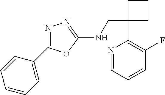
C1(CNC2=NN=C(C3=CC=CC=C3)O2)(C2=C(F)C=CC=N2)CCC1
